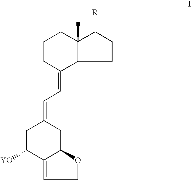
C1CC(=CC=C2CC([YO])C3=CCOC3C2)C2C(C)(C1)C([R])CC2
